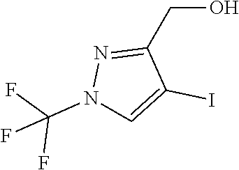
OCC1=NN(C(F)(F)F)C=C1I
